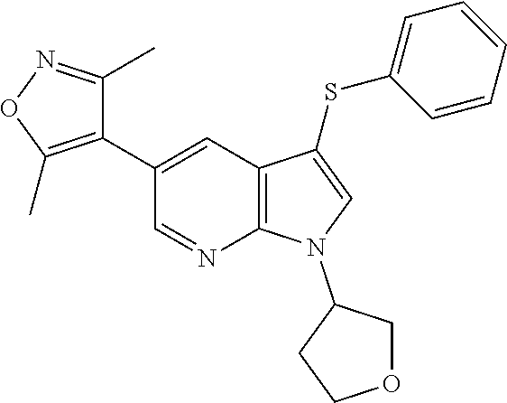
C12=C(C=C(C3=C(C)ON=C3C)C=N1)C(SC1=CC=CC=C1)=CN2C1COCC1
